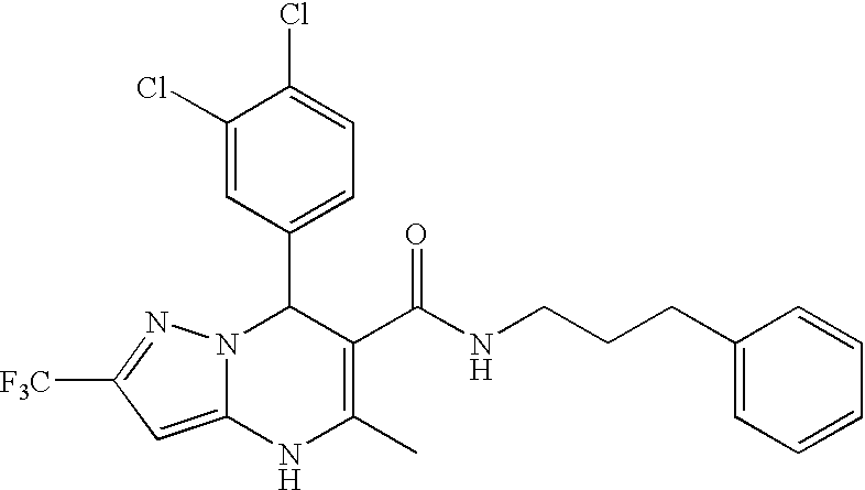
C1(Cl)=CC(C2N3C(=CC([F3C])=N3)NC(C)=C2C(NCCCC2=CC=CC=C2)=O)=CC=C1Cl
